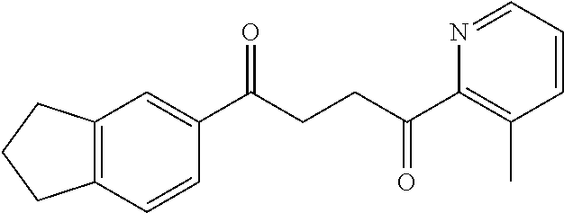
C1(C(CCC(C2=C(C)C=CC=N2)=O)=O)=CC2=C(C=C1)CCC2
